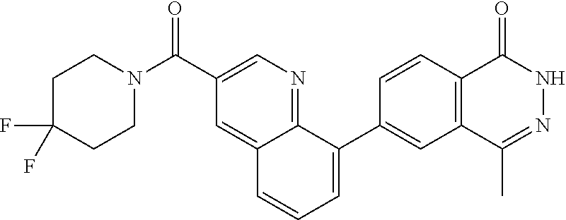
C1C(F)(F)CCN(C(C2=CN=C3C(=C2)C=CC=C3C2=CC3=C(C=C2)C(=O)NN=C3C)=O)C1
